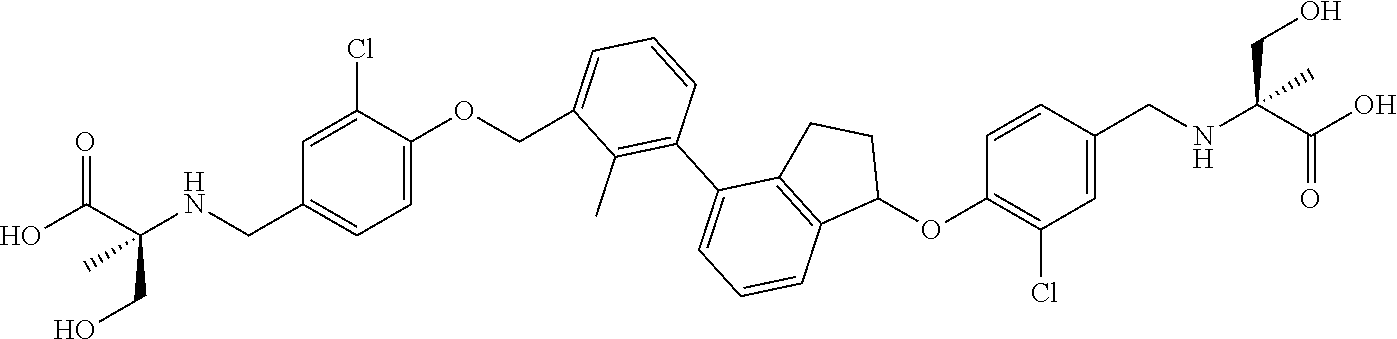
C1=C(OCC2=CC=CC(C3=CC=CC4=C3CCC4OC3=C(Cl)C=C(CNC(C(O)=O)(CO)C)C=C3)=C2C)C(Cl)=CC(CNC(C(O)=O)(C)CO)=C1
